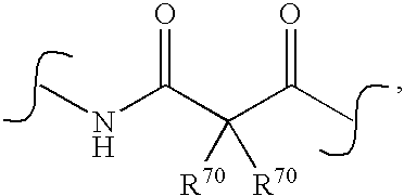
CC(C(C(NC)=O)([R70])[R70])=O
